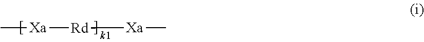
C[Xa][Rd][Xa]C
